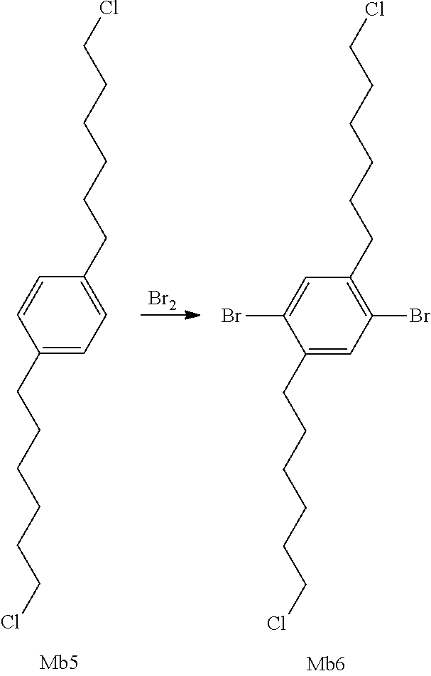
[Br2].C1=C(CCCCCCCl)C=CC(CCCCCCCl)=C1.C1=C(CCCCCCCl)C(Br)=CC(CCCCCCCl)=C1Br
